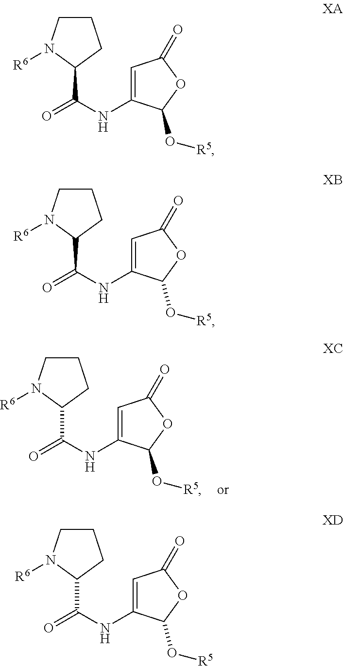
C1CN([R6])C(C(=O)NC2=CC(=O)OC2O[R5])C1.C1CN([R6])C(C(=O)NC2=CC(=O)OC2O[R5])C1.C1CN([R6])C(C(=O)NC2=CC(=O)OC2O[R5])C1.C1CN([R6])C(C(=O)NC2=CC(=O)OC2O[R5])C1
